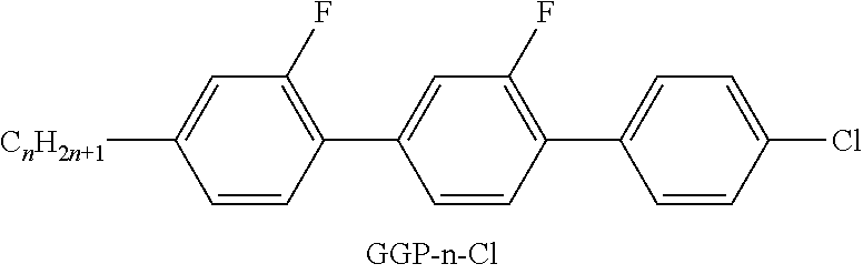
C1(F)=C(C2=CC(F)=C(C3=CC=C(Cl)C=C3)C=C2)C=CC([CnH2n+1])=C1
